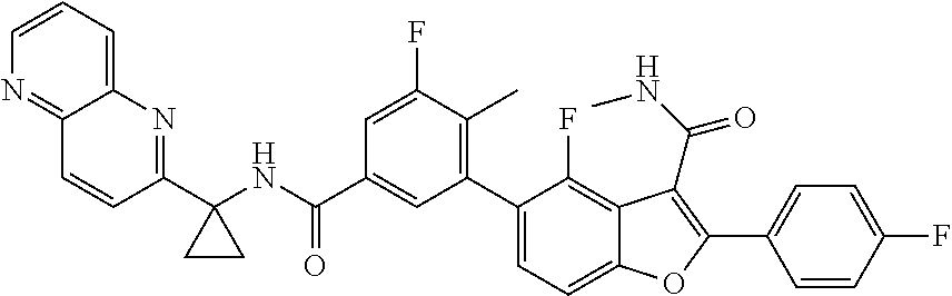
C12=CC=CN=C1C=CC(C1(NC(C3=CC(C4=CC=C5C(=C4F)C(C(NC)=O)=C(C4=CC=C(F)C=C4)O5)=C(C)C(F)=C3)=O)CC1)=N2
